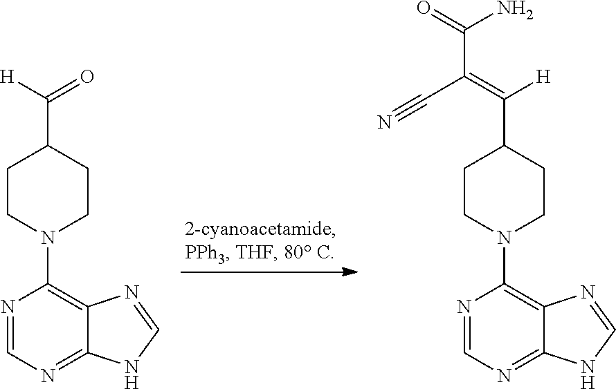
C1CN(C2=C3C(=NC=N2)NC=N3)CCC1C(=O)[H].C1CN(C2=C3C(=NC=N2)NC=N3)CCC1C(=C(C#N)C(N)=O)[H]
